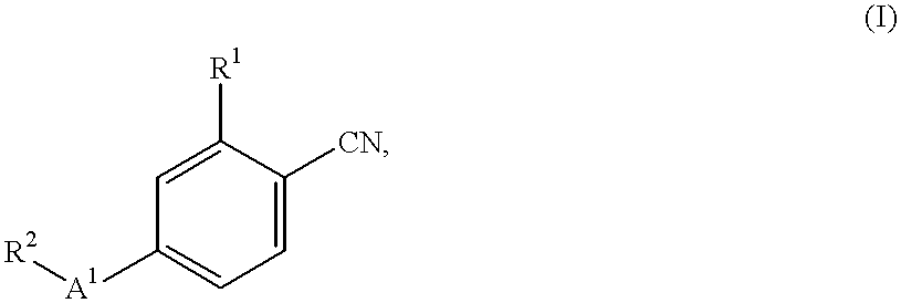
C1([A1][R2])=CC=C([CN])C([R1])=C1
